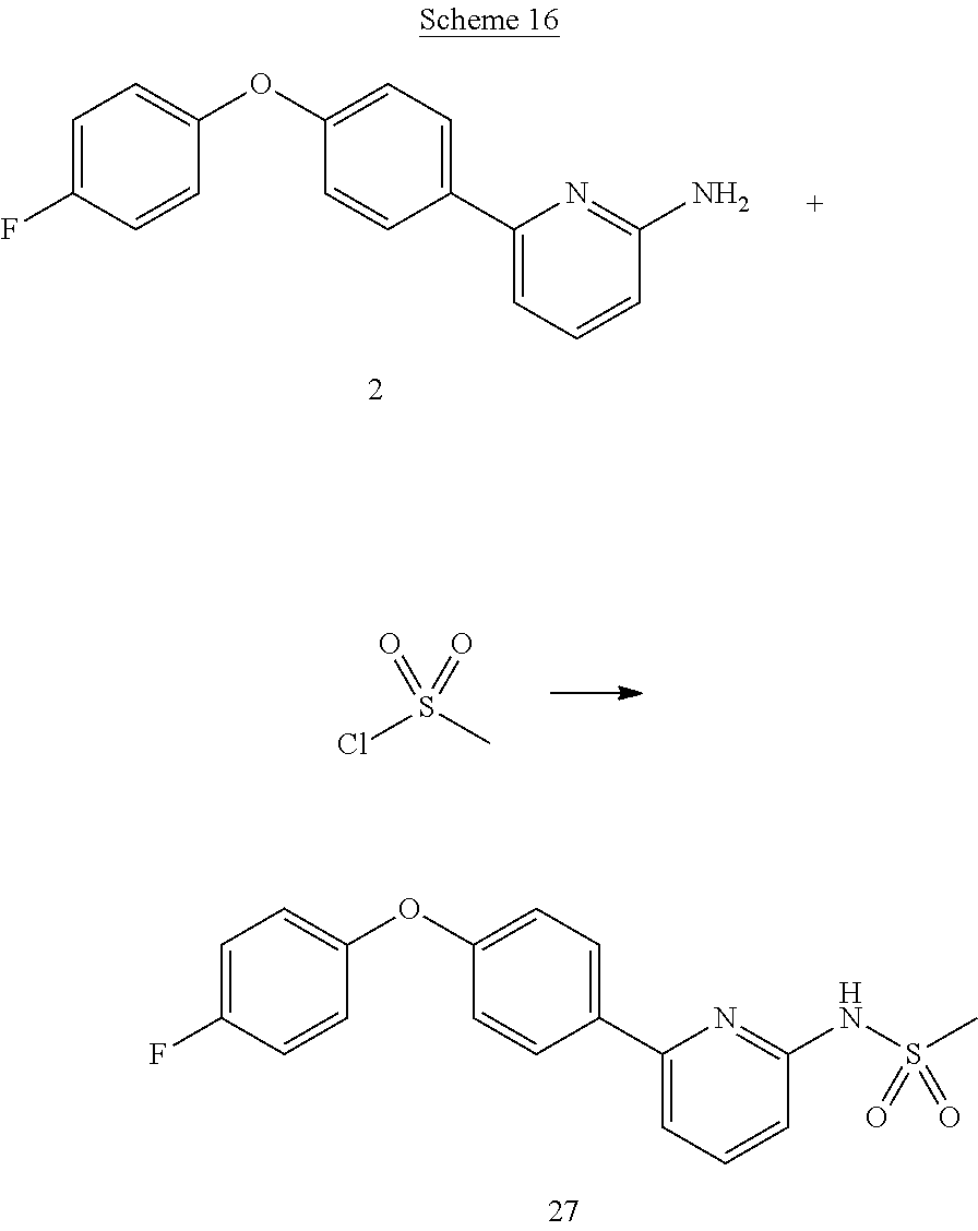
C1=C(F)C=CC(OC2=CC=C(C3=CC=CC(N)=N3)C=C2)=C1.ClS(C)(=O)=O.C1=C(F)C=CC(OC2=CC=C(C3=CC=CC(NS(C)(=O)=O)=N3)C=C2)=C1
